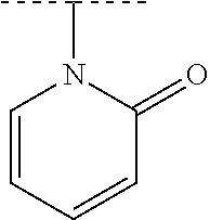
C1=CC=CC(=O)N1C(C)C
